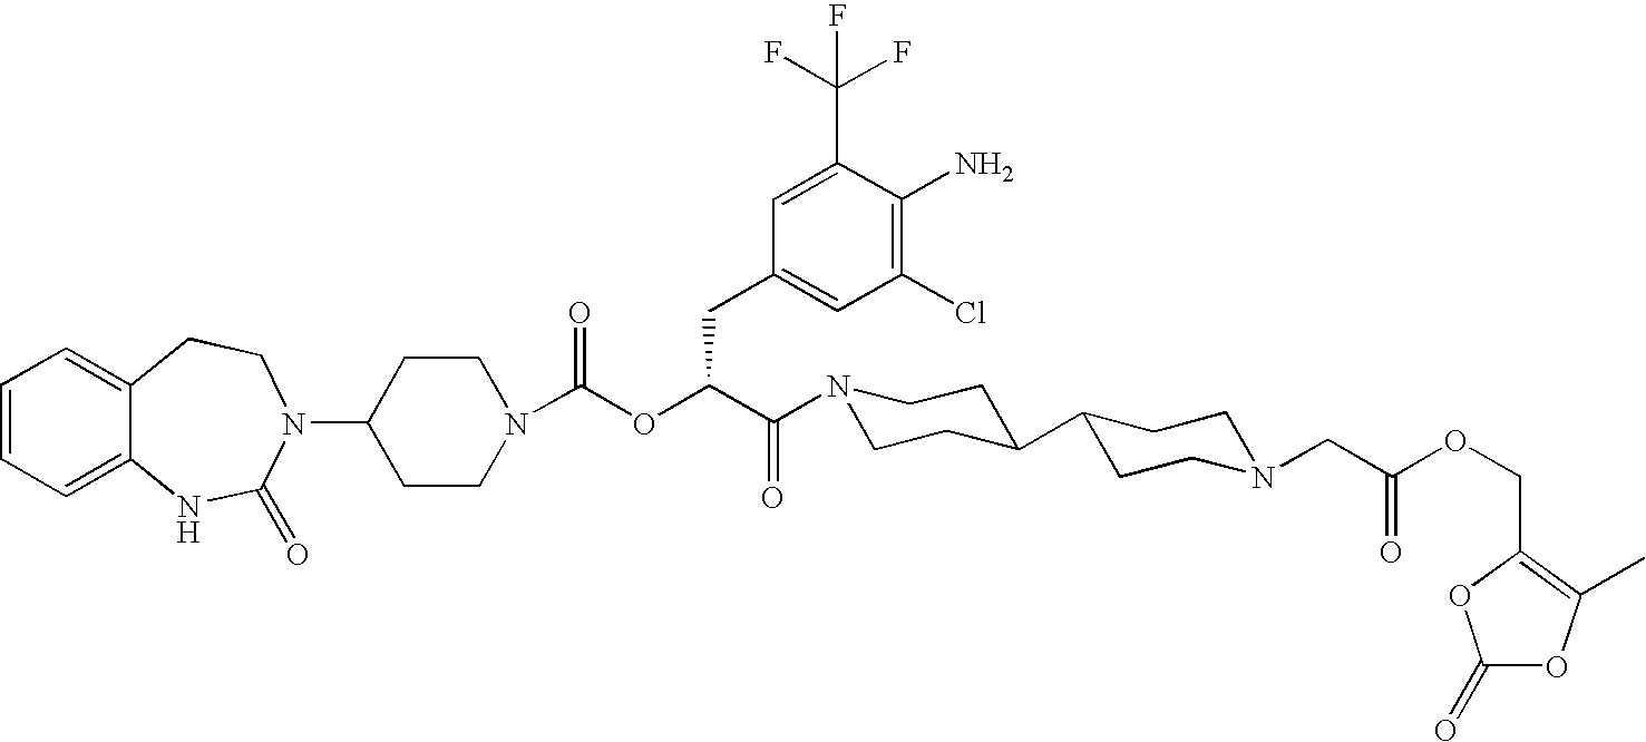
C1(N2C(=O)NC3=CC=CC=C3CC2)CCN(C(OC(C(=O)N2CCC(C3CCN(CC(OCC4=C(C)OC(=O)O4)=O)CC3)CC2)CC2=CC(Cl)=C(N)C(C(F)(F)F)=C2)=O)CC1
